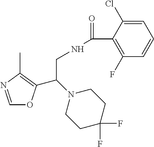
C1=NC(C)=C(C(N2CCC(F)(F)CC2)CNC(=O)C2=C(F)C=CC=C2Cl)O1
